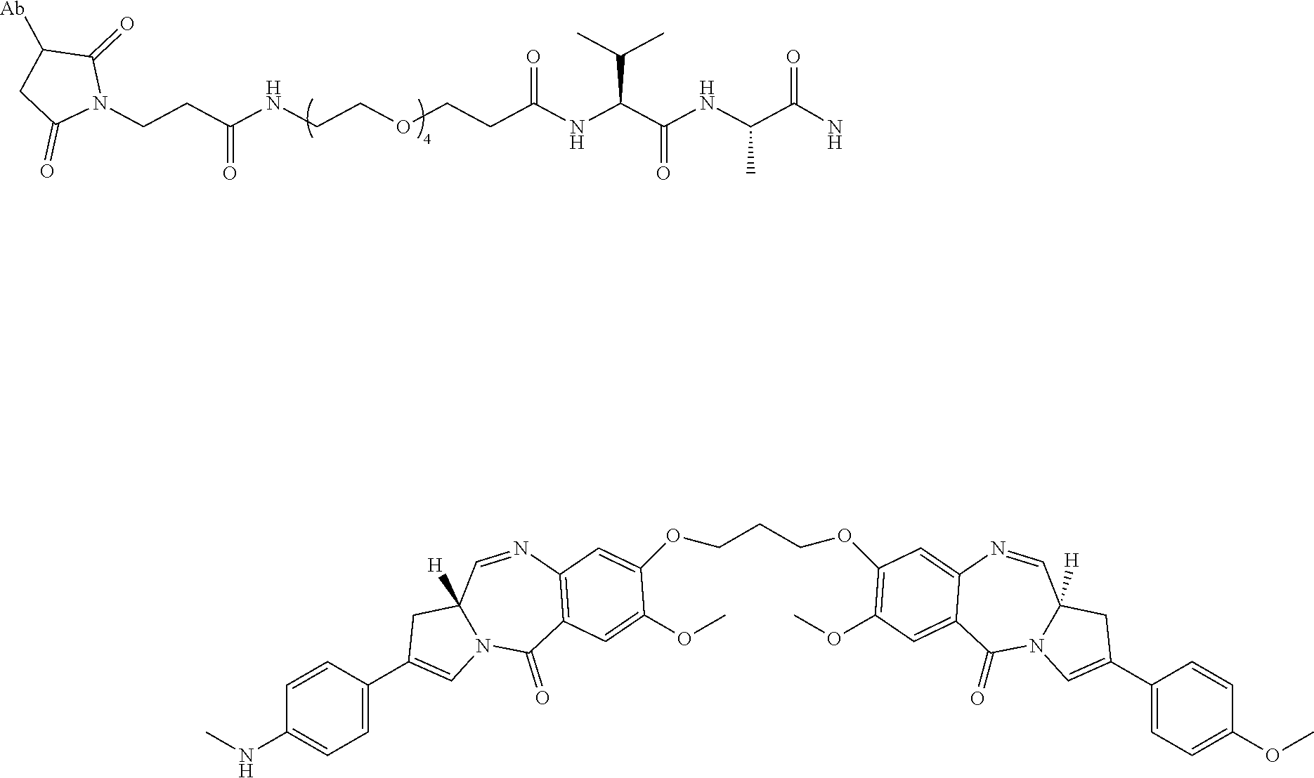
C1C(=O)N(CCC(NCCOCCC(NC(C(NC(C(=O)N)C)=O)C(C)C)=O)=O)C(=O)C1[Ab].C1=CC(C2=CN3C([H])(C2)C=NC2=C(C3=O)C=C(OC)C(OCCCOC3=C(OC)C=C4C(=O)N5C=C(C6=CC=C(OC)C=C6)CC5([H])C=NC4=C3)=C2)=CC=C1NC
